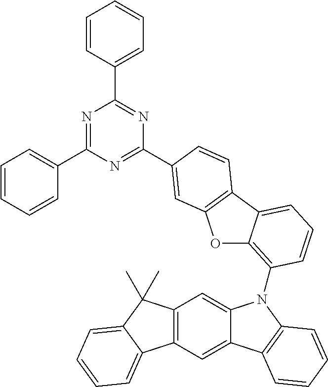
C1=CC=CC(C2=NC(C3=CC=CC=C3)=NC(C3=CC4=C(C5=CC=CC(N6C7=CC8=C(C=C7C7=C6C=CC=C7)C6=CC=CC=C6C8(C)C)=C5O4)C=C3)=N2)=C1
